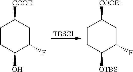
[TBSCl].C1CC(O)C(F)CC1[COOEt].C1CC([OTBS])C(F)CC1[COOEt]
